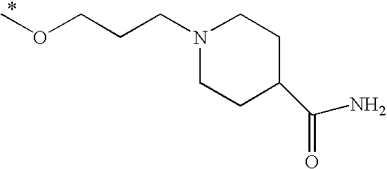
N1(CCCOC)CCC(C(N)=O)CC1
